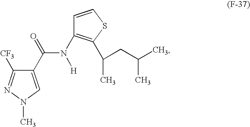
C1(C(=O)N([H])C2=C(C(CC(C)C)C)SC=C2)=CN(C)N=C1[CF3]
